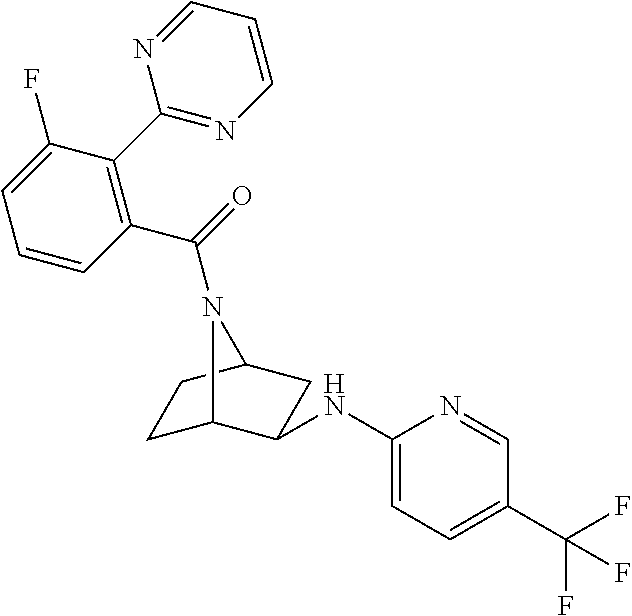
C1C2C(NC3=CC=C(C(F)(F)F)C=N3)CC(C1)N2C(=O)C1=C(C2=NC=CC=N2)C(F)=CC=C1
